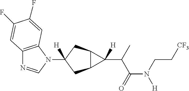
C12=C(N(C3([H])CC4C(C3)C4(C(C(N([H])CC[CF3])=O)C)[H])C=N1)C=C(F)C(F)=C2
